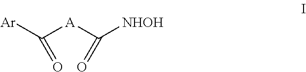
C([A]C([NHOH])=O)([Ar])=O
